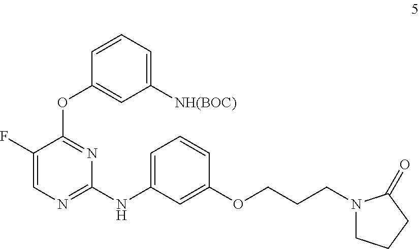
N1(CCCOC2=CC(NC3=NC=C(F)C(OC4=CC([NH(BOC)])=CC=C4)=N3)=CC=C2)CCCC1=O
